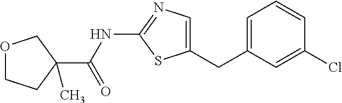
C1(CC2=CC=CC(Cl)=C2)=CN=C(NC(=O)C2(C)CCOC2)S1
